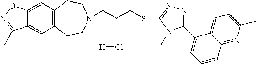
[H]Cl.C12=CC3=C(C=C1ON=C2C)CCN(CCCSC1=NN=C(C2=CC=CC4=NC(C)=CC=C24)N1C)CC3
